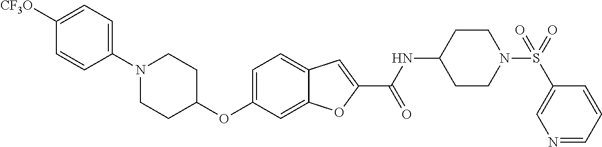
C1=C2C(=CC=C1OC1CCN(C3=CC=C([CF3O])C=C3)CC1)C=C(C(=O)NC1CCN(S(C3=CN=CC=C3)(=O)=O)CC1)O2
